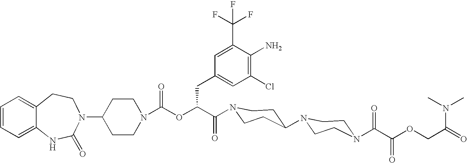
C12=CC=CC=C1NC(=O)N(C1CCN(C(OC(C(=O)N3CCC(N4CCN(C(C(OCC(=O)N(C)C)=O)=O)CC4)CC3)CC3=CC(Cl)=C(N)C(C(F)(F)F)=C3)=O)CC1)CC2
